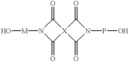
N1([M]O)C(=O)[X]2(C1=O)C(=O)N(PO)C2=O
